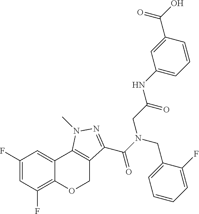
C1(F)=CC(F)=C2C(=C1)C1=C(CO2)C(C(N(CC2=CC=CC=C2F)CC(NC2=CC=CC(C(O)=O)=C2)=O)=O)=NN1C
